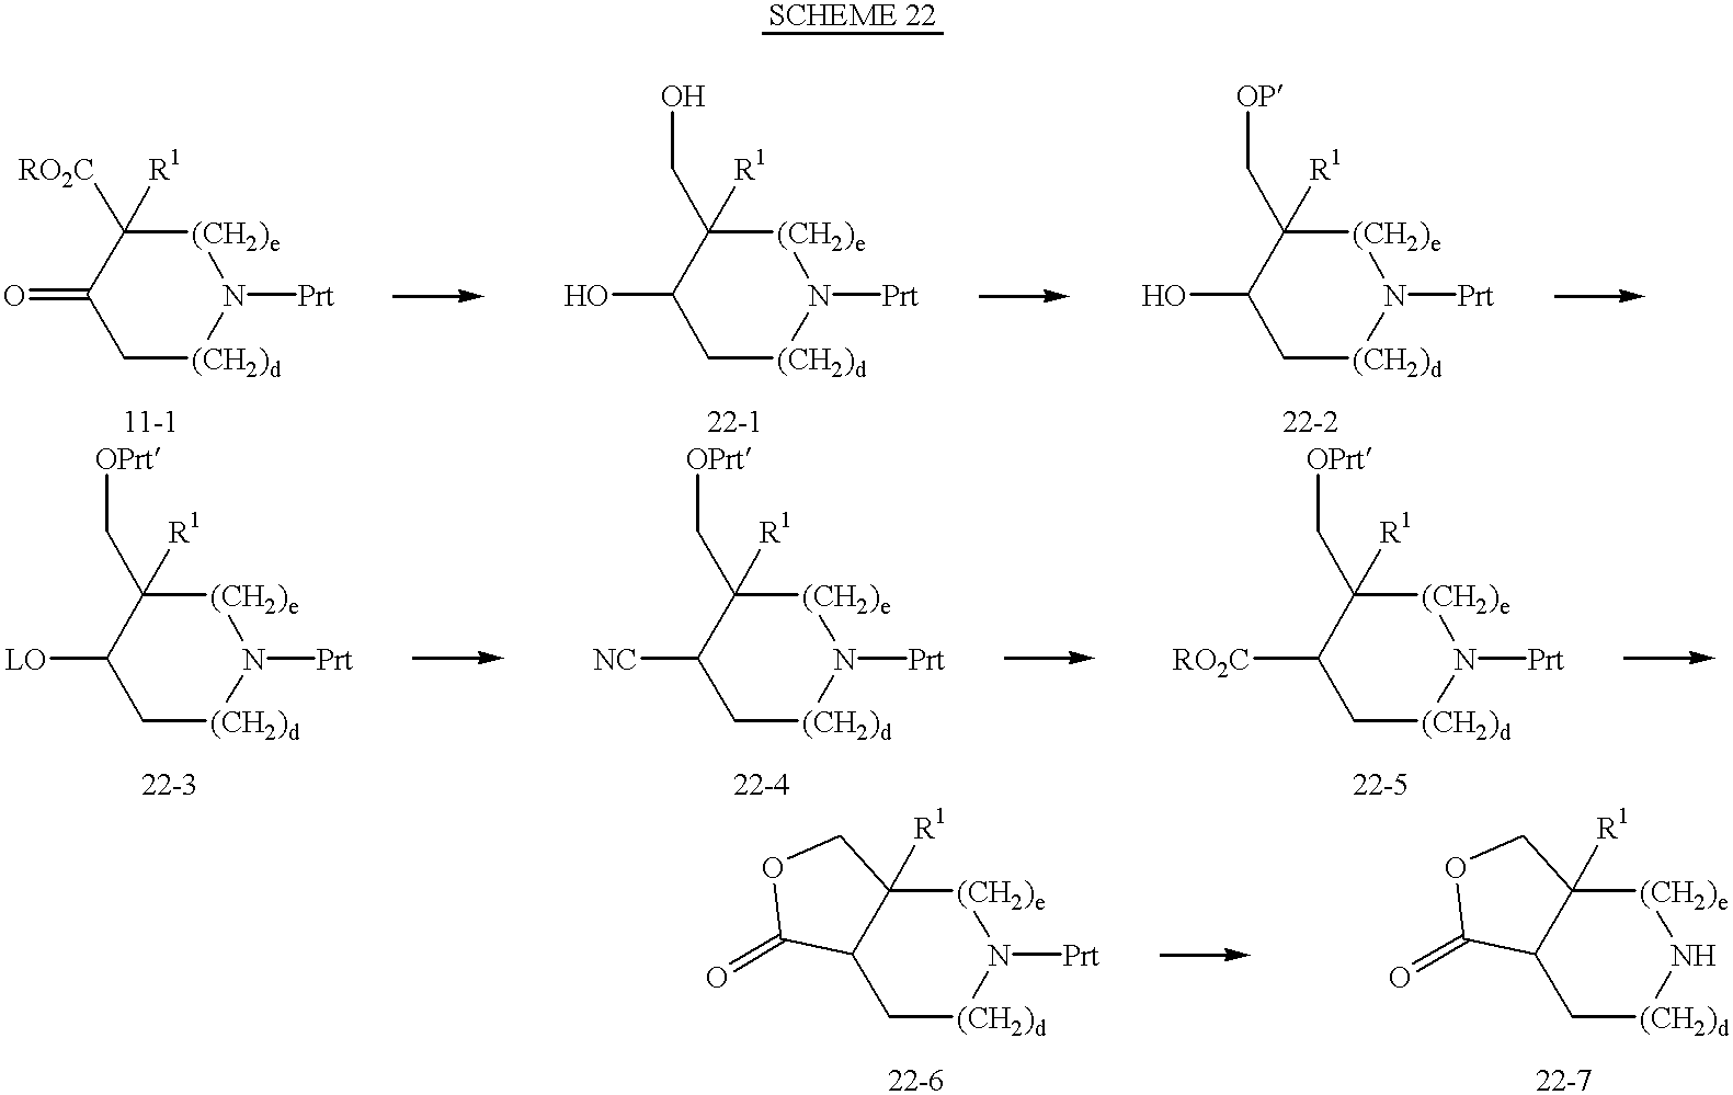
C1[(CH2)d]N([Prt])[(CH2)e]C([RO2C])([R1])C1=O.C1[(CH2)d]N([Prt])[(CH2)e]C(CO)([R1])C1O.C1[(CH2)d]N([Prt])[(CH2)e]C(C[OP])([R1])C1O.C1[(CH2)d]N([Prt])[(CH2)e]C(C[OPrt])([R1])C1[LO].C1[(CH2)d]N([Prt])[(CH2)e]C2([R1])C1C(=O)OC2.C1[(CH2)d]N[(CH2)e]C2([R1])C1C(=O)OC2.C1[(CH2)d]N([Prt])[(CH2)e]C(C[OPrt])([R1])C1[NC].C1[(CH2)d]N([Prt])[(CH2)e]C(C[OPrt])([R1])C1[RO2C]
